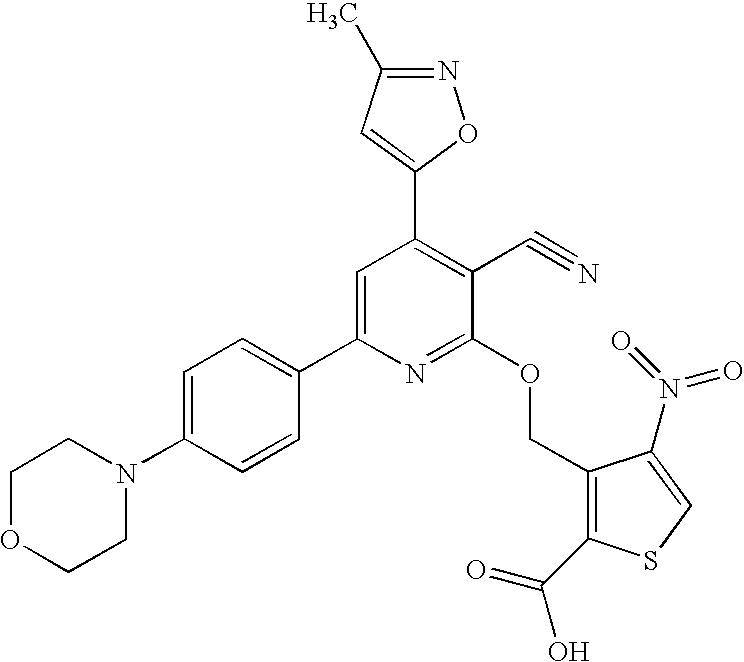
C1OCCN(C2=CC=C(C3=CC(C4=CC(C)=NO4)=C(C#N)C(OCC4=C(C(O)=O)SC=C4N(=O)=O)=N3)C=C2)C1
